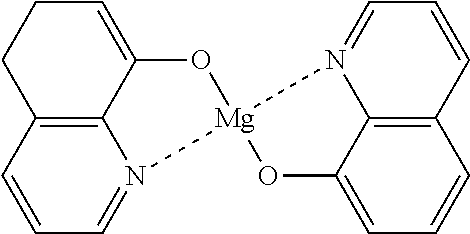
C12=C3C=CC=N1[Mg]1(OC2=CCC3)OC2=CC=CC3=C2N1=CC=C3
